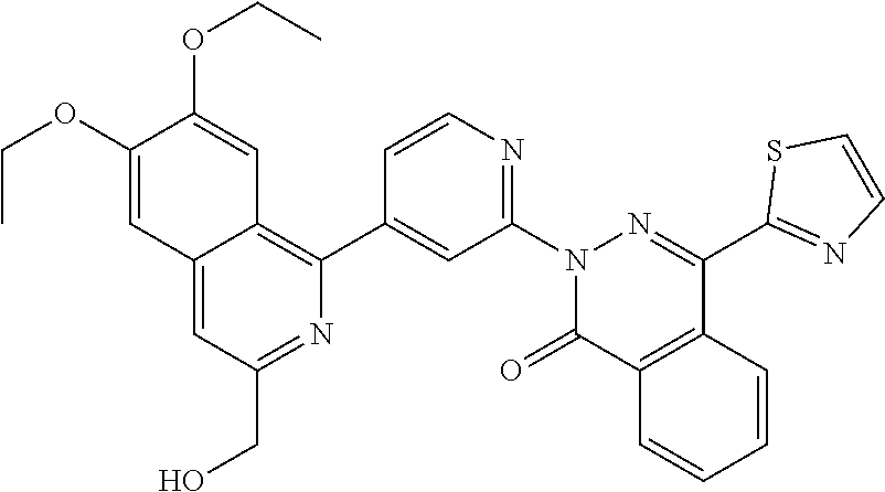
C12=CC(CO)=NC(C3=CC(N4C(=O)C5=C(C(C6=NC=CS6)=N4)C=CC=C5)=NC=C3)=C1C=C(OCC)C(OCC)=C2
